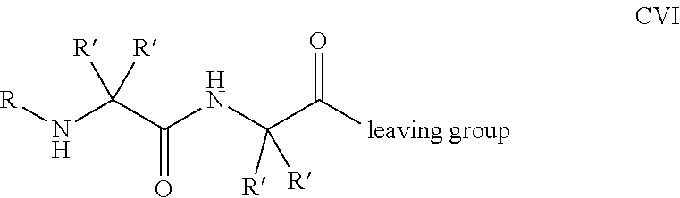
N(C(C(=O)NC(C([leaving group])=O)([R])[R])([R])[R])[R]
